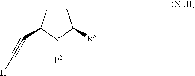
C1CC(C#C[H])N([P2])C1[R5]
